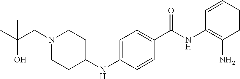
C1=CC=CC(N)=C1NC(C1=CC=C(NC2CCN(CC(C)(C)O)CC2)C=C1)=O
